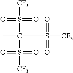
[CF3]S(=O)(=O)C(C)(S(=O)(=O)[CF3])S(=O)(=O)[CF3]
